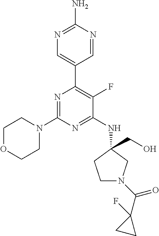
N1=C(N2CCOCC2)N=C(NC2(CO)CCN(C(=O)C3(F)CC3)C2)C(F)=C1C1=CN=C(N)N=C1
